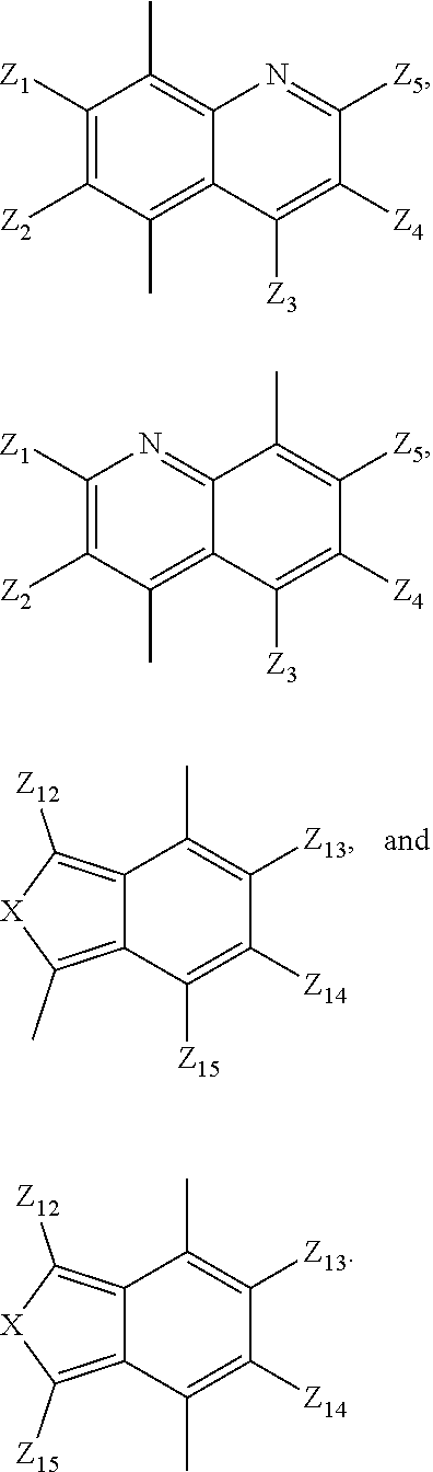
C1([Z1])=C([Z2])C(C)=C2C(=C1C)N=C([Z5])C([Z4])=C2[Z3].C1([Z1])=C([Z2])C(C)=C2C(=N1)C(C)=C([Z5])C([Z4])=C2[Z3].C12=C([Z15])[X]C([Z12])=C1C(C)=C([Z13])C([Z14])=C2C.C12=C(C)[X]C([Z12])=C1C(C)=C([Z13])C([Z14])=C2[Z15]
